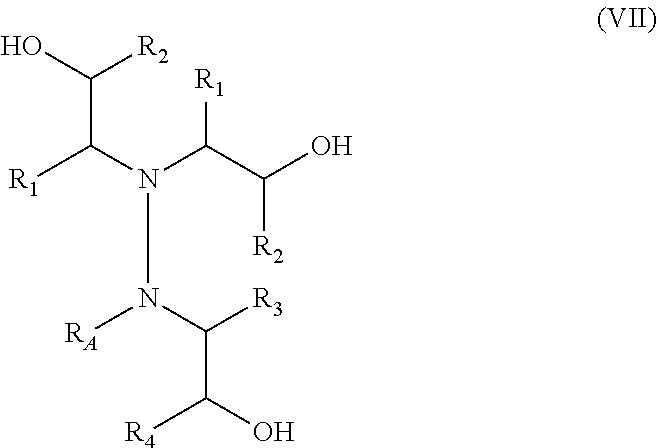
C(C(O)[R2])(N(C(C(O)[R2])[R1])N(C(C(O)[R4])[R3])[RA])[R1]
